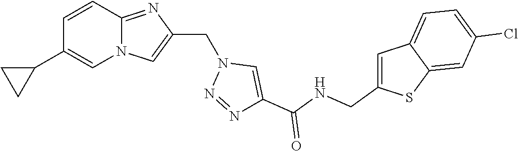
N12C(=NC(CN3N=NC(C(NCC4=CC5=CC=C(Cl)C=C5S4)=O)=C3)=C1)C=CC(C1CC1)=C2
